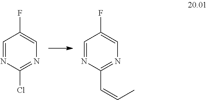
C1=NC(Cl)=NC=C1F.C1=NC(C=CC)=NC=C1F
